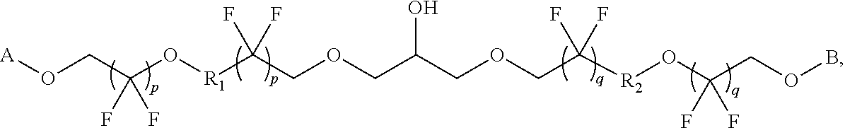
[A]OCC(O[R1]C(COCC(COCC([R2]OC(COB)(F)F)(F)F)O)(F)F)(F)F
